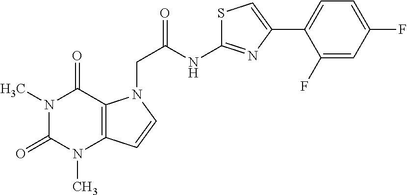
C1(F)=CC(F)=CC=C1C1=CSC(NC(CN2C3=C(C=C2)N(C)C(=O)N(C)C3=O)=O)=N1
